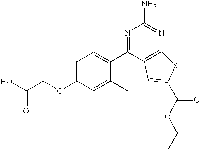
C1=C(OCC(O)=O)C=C(C)C(C2=NC(N)=NC3=C2C=C(C(OCC)=O)S3)=C1
